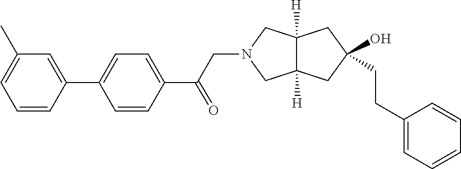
C(CC1(O)CC2([H])C([H])(CN(CC(C3=CC=C(C4=CC(C)=CC=C4)C=C3)=O)C2)C1)C1=CC=CC=C1
